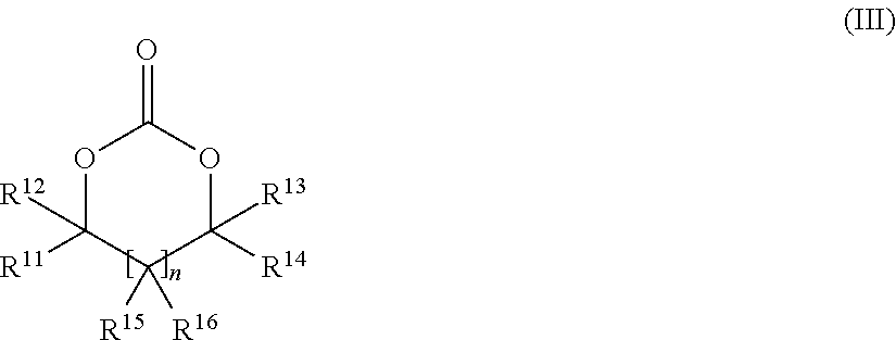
O1C([R11])([R12])C([R15])([R16])C([R14])([R13])OC1=O
